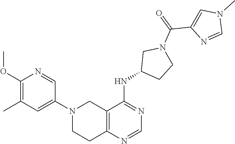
C1(N2CCC3=C(C2)C(NC2CCN(C(C4=CN(C)C=N4)=O)C2)=NC=N3)=CC(C)=C(OC)N=C1
